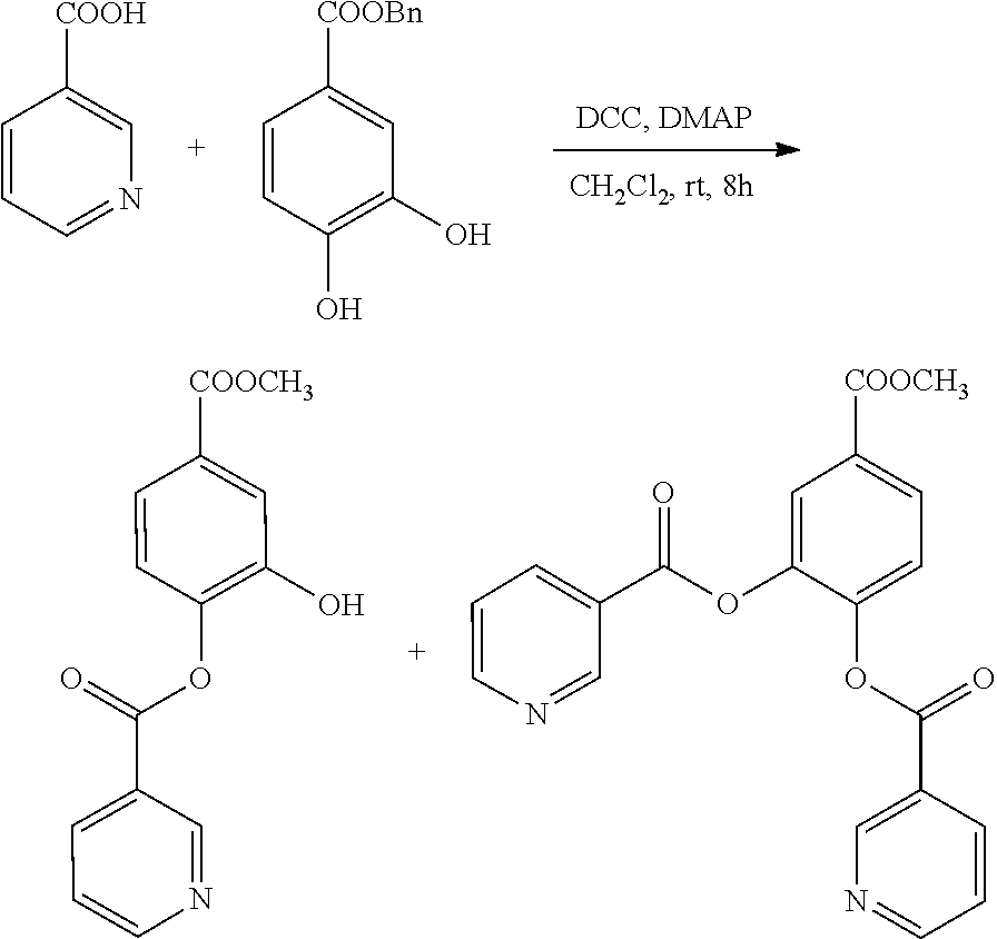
C1=CC=NC=C1[COOH].C1=CC(O)=C(O)C=C1[COOBn].C1=C(C(OC2=C(O)C=C([COOCH3])C=C2)=O)C=NC=C1.C1=C(C(OC2=CC([COOCH3])=CC=C2OC(C2=CN=CC=C2)=O)=O)C=NC=C1
